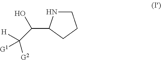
C(O)(C([H])([G2])[G1])C1NCCC1
